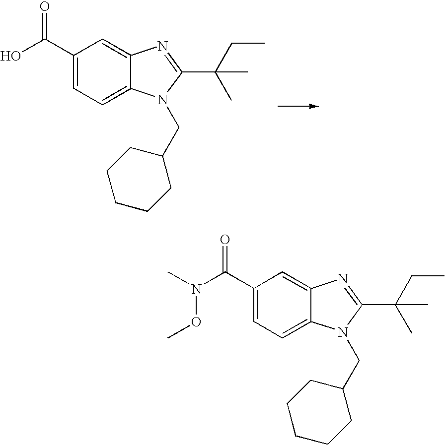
C1(C(O)=O)=CC=C2C(=C1)N=C(C(C)(CC)C)N2CC1CCCCC1.C1(C(N(C)OC)=O)=CC=C2C(=C1)N=C(C(C)(CC)C)N2CC1CCCCC1
